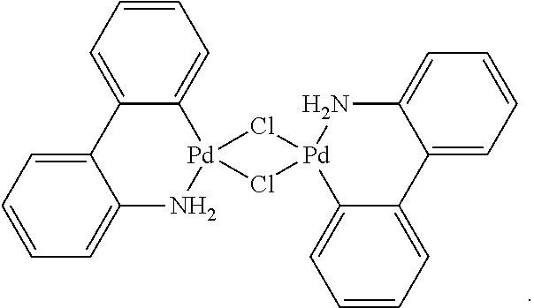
C12=CC=CC=C1N[Pd]1(C3=CC=CC=C23)Cl[Pd]2(Cl1)C1=CC=CC=C1C1=CC=CC=C1N2
